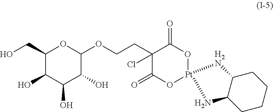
C1(CO)C(O)C(O)C(O)C(OCCC2(Cl)C(=O)O[Pt]3(OC2=O)[H2N]C2CCCCC2N3)O1
